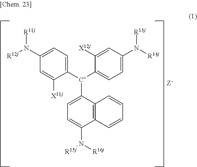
C1=C([C+](C2=CC=C(N([R13j])[R14j])C=C2[X12j])C2=CC=C(N([R16j])[R15j])C3=C2C=CC=C3)C([X11j])=CC(N([R11j])[R12j])=C1
